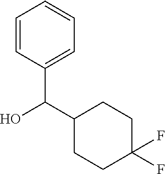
C1=CC(C(C2CCC(F)(F)CC2)O)=CC=C1
